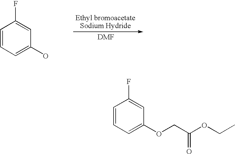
C1=CC=C(O)C=C1F.C1=CC=C(OCC(OCC)=O)C=C1F
